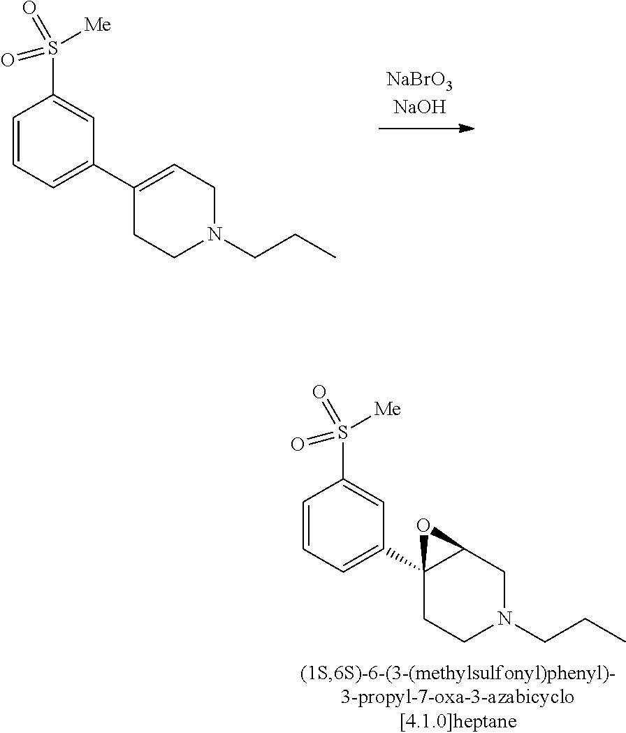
C1=CC=C(C2=CCN(CCC)CC2)C=C1S([Me])(=O)=O.C1=CC=C(C23CCN(CCC)CC2O3)C=C1S([Me])(=O)=O
